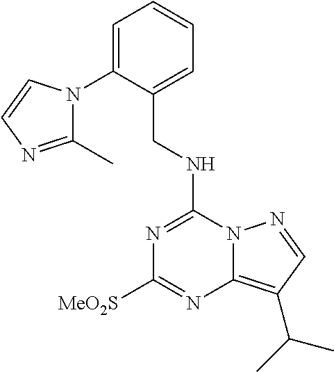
N(C1=NC([MeO2S])=NC2=C(C(C)C)C=NN12)CC1=CC=CC=C1N1C(C)=NC=C1
